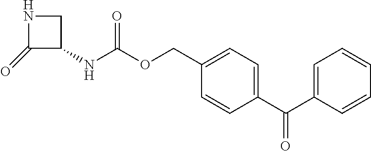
C1(=O)C(NC(OCC2=CC=C(C(C3=CC=CC=C3)=O)C=C2)=O)CN1
